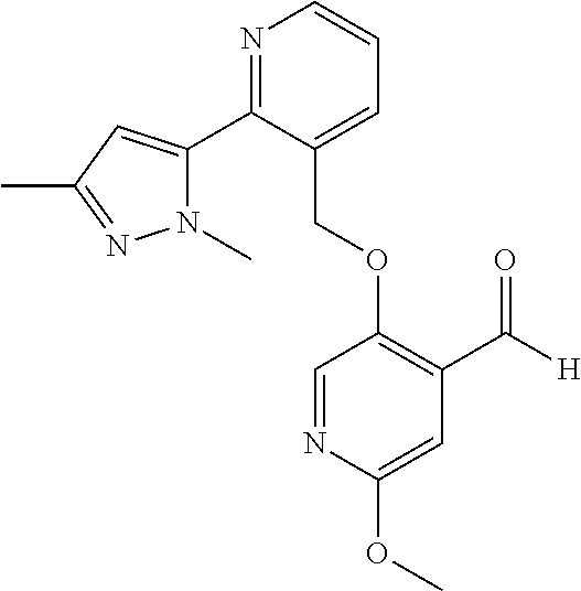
C(OC1=C(C([H])=O)C=C(OC)N=C1)C1=CC=CN=C1C1=CC(C)=NN1C
